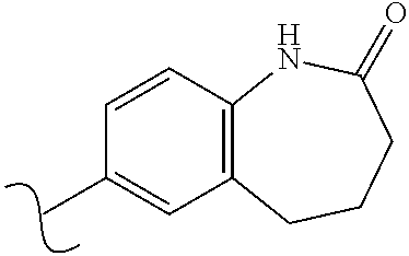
C1=CC2=C(C=C1C)CCCC(=O)N2
